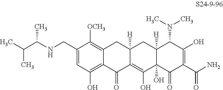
C1=C(CNC(C(C)C)C)C([OCH3])=C2C(=C1O)C(=O)C1=C(O)C3(O)C([H])(CC1([H])C2)C(N(C)C)C(O)=C(C(N)=O)C3=O
